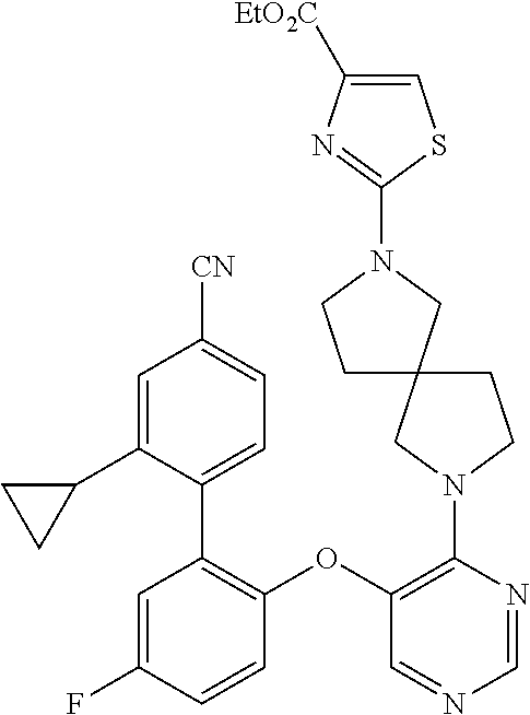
C1(OC2=C(N3CC4(CC3)CCN(C3=NC([EtO2C])=CS3)C4)N=CN=C2)=C(C2=CC=C([CN])C=C2C2CC2)C=C(F)C=C1
